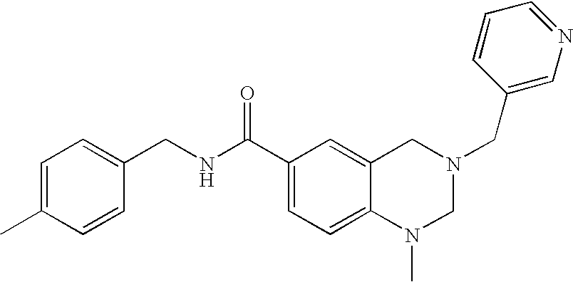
C(C1=CC=C2C(=C1)CN(CC1=CN=CC=C1)CN2C)(NCC1=CC=C(C)C=C1)=O
